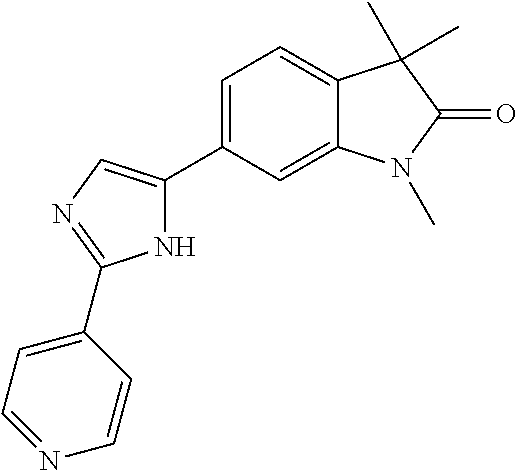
C12=CC(C3=CN=C(C4=CC=NC=C4)N3)=CC=C1C(C)(C)C(=O)N2C
